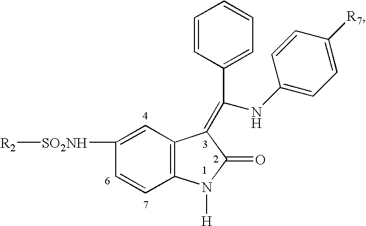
C1=CC2=C(C=C1[SO2NH][R2])C(=C(C1=CC=CC=C1)NC1=CC=C([R7])C=C1)C(=O)N2[H]
